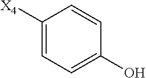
C1([X4])=CC=C(O)C=C1
